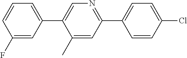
C1(F)=CC(C2=CN=C(C3=CC=C(Cl)C=C3)C=C2C)=CC=C1
